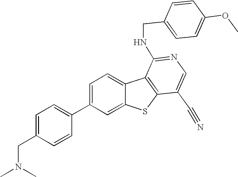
C12=CC=C(C3=CC=C(CN(C)C)C=C3)C=C1SC1=C2C(NCC2=CC=C(OC)C=C2)=NC=C1C#N
